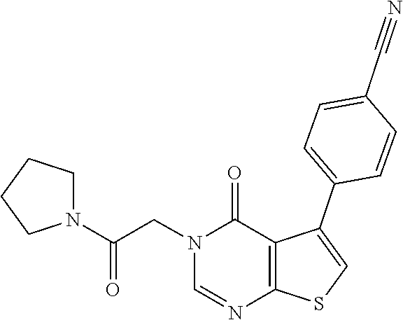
C1=NC2=C(C(=O)N1CC(N1CCCC1)=O)C(C1=CC=C(C#N)C=C1)=CS2
